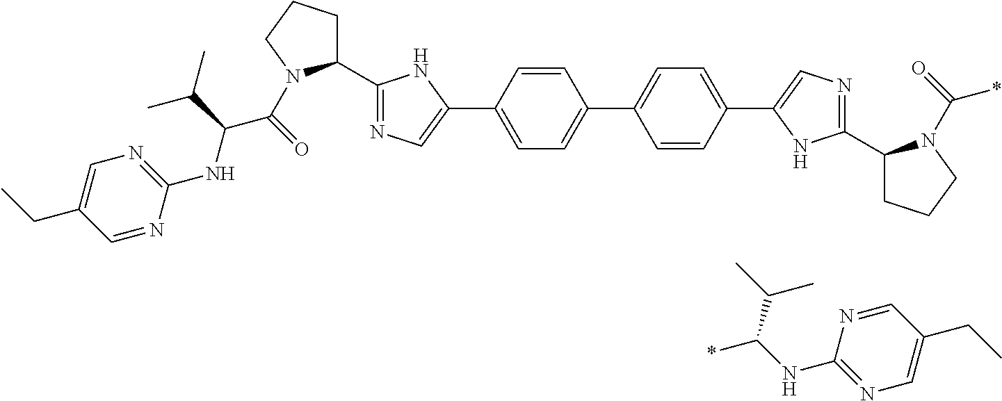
C1(C2CCCN2C(=O)C(C(C)C)NC2=NC=C(CC)C=N2)=NC=C(C2=CC=C(C3=CC=C(C4=CN=C(C5CCCN5C(=O)*)N4)C=C3)C=C2)N1.C(NC1=NC=C(CC)C=N1)(C(C)C)*
